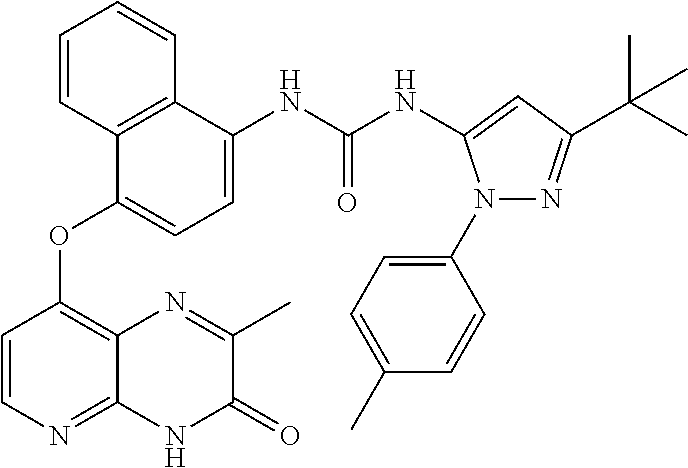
C1=CC2=C(C=C1)C(NC(NC1=CC(C(C)(C)C)=NN1C1=CC=C(C)C=C1)=O)=CC=C2OC1=C2C(=NC=C1)NC(=O)C(C)=N2
